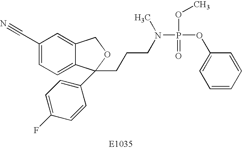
C1(C#N)=CC=C2C(=C1)COC2(C1=CC=C(F)C=C1)CCCN(P(=O)(OC)OC1=CC=CC=C1)C
